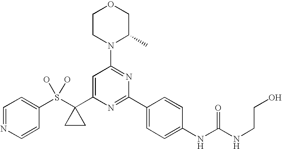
C1(S(C2(C3=CC(N4C(C)COCC4)=NC(C4=CC=C(NC(NCCO)=O)C=C4)=N3)CC2)(O)O)=CC=NC=C1
